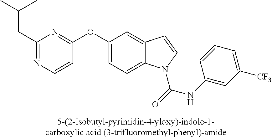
C1(CC(C)C)=NC=CC(OC2=CC=C3C(=C2)C=CN3C(=O)NC2=CC([CF3])=CC=C2)=N1
